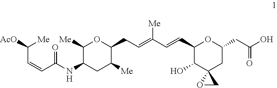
C1(C=CC(=CCC2OC([Me])C(NC(C=CC([AcO])[Me])=O)CC2[Me])[Me])C(O)C2(CC(CC(O)=O)O1)OC2
